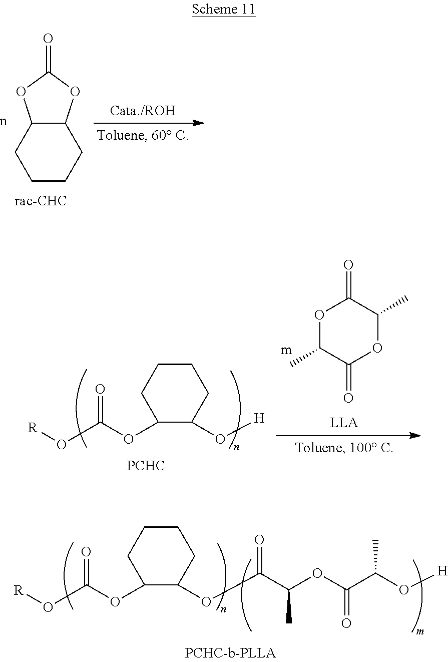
C12C(OC(=O)O1)CCCC2.C(=O)(OC1C(O[H])CCCC1)O[R].[PCHC].O1C(C)C(=O)OC(C)C1=O.C(C)(OC(=O)C(C)O[H])C(=O)OC1C(OC(=O)O[R])CCCC1
